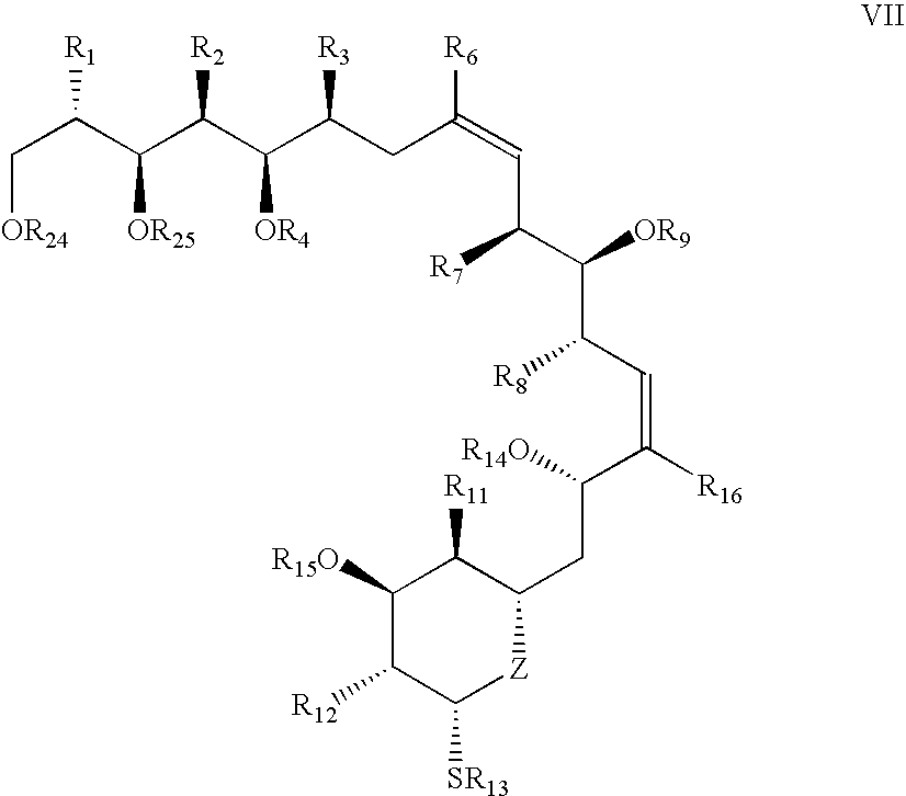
C([OR24])C(C([OR25])C(C(C(CC(=CC(C([OR9])C(C=C([R16])C(CC1C([R11])C([R15O])C([R12])C([SR13])[Z]1)[R14O])[R8])[R7])[R6])[R3])[OR4])[R2])[R1]
